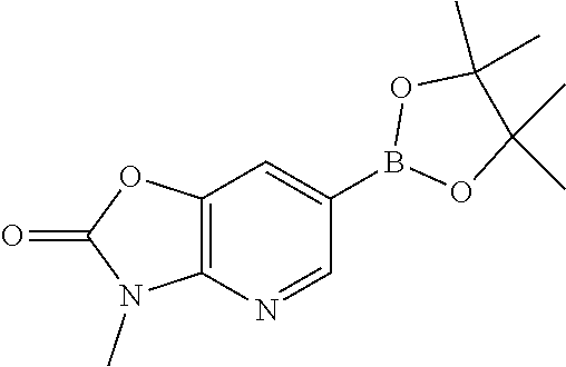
C1(B2OC(C)(C)C(C)(C)O2)=CC2=C(N=C1)N(C)C(=O)O2
